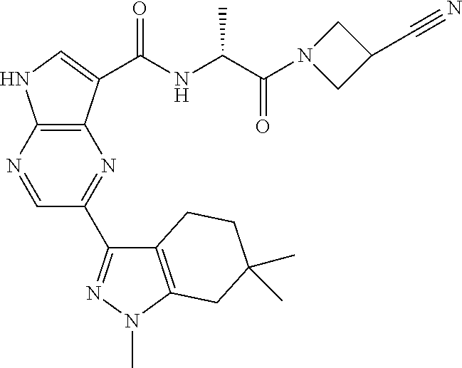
C12=C(C(C(NC(C(=O)N3CC(C#N)C3)C)=O)=CN1)N=C(C1=NN(C)C3=C1CCC(C)(C)C3)C=N2
